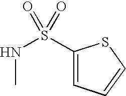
C1(S(NC)(=O)=O)=CC=CS1
